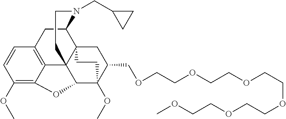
C1(OC)=C2C3=C(C=C1)CC1C45C3(C(C(OC)(C(COCCOCCOCCOCCOCCOC)C4)CC5)O2)CCN1CC1CC1
